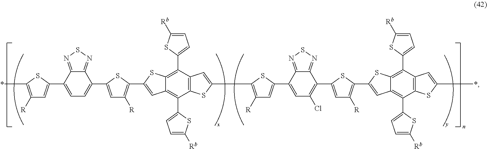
C1(C2=CC([R])=C(C3=CC4=C(C5=CC=C([Rb])S5)C5=C(C(C6=CC=C([Rb])S6)=C4S3)C=C(C3=C([R])C=C(C4=CC(Cl)=C(C6=CC([R])=C(C7=CC8=C(C9=CC=C([Rb])S9)C9=C(C(C%10=CC=C([Rb])S%10)=C8S7)C=C(*)S9)S6)C6=NSN=C64)S3)S5)S2)=CC=C(C2=CC([R])=C(*)S2)C2=NSN=C12
